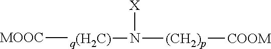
[MOOC][q(H2C)]N([X])[(CH2)p][COOM]
